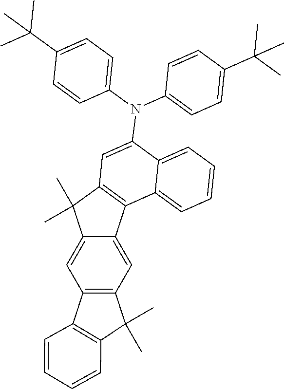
C12=CC3=C(C=C1C1=C(C2(C)C)C=C(N(C2=CC=C(C(C)(C)C)C=C2)C2=CC=C(C(C)(C)C)C=C2)C2=CC=CC=C12)C(C)(C)C1=C3C=CC=C1
